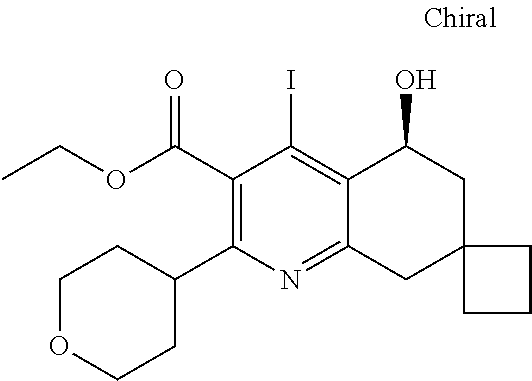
C1(C(OCC)=O)=C(C2CCOCC2)N=C2C(=C1I)C(O)CC1(C2)CCC1
